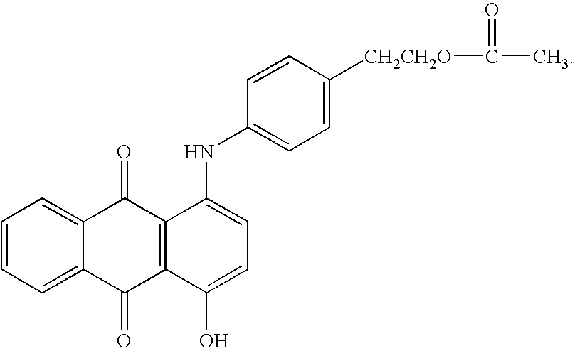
C1=CC=C2C(=C1)C(=O)C1=C(C2=O)C(O)=CC=C1NC1=CC=C([CH2CH2O]C(C)=O)C=C1
